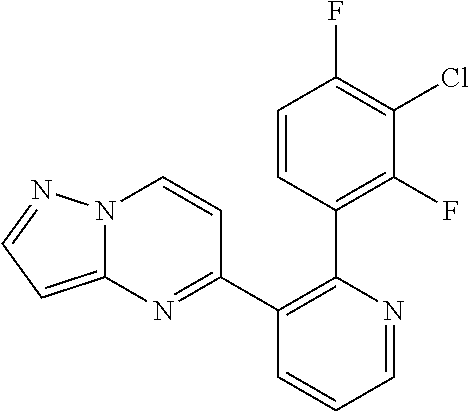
C1=CC(C2=C(C3=NC4=CC=NN4C=C3)C=CC=N2)=C(F)C(Cl)=C1F
